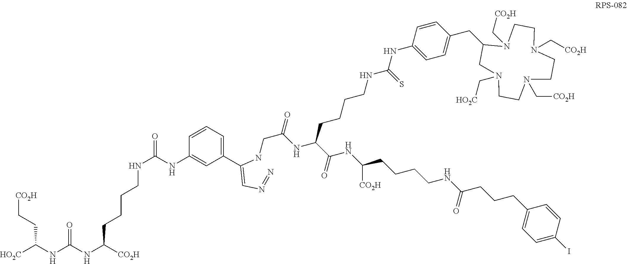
[HO2C]C(NC(NC([CO2H])CCCCNC(NC1=CC(C(=CN=N)NCC(NC(C(NC([CO2H])CCCCNC(CCCC2=CC=C(I)C=C2)=O)=O)CCCCNC(NC2=CC=C(CC3N(C[CO2H])CCN(C[CO2H])CCN(C[CO2H])CCN(C[HO2C])C3)C=C2)=S)=O)=CC=C1)=O)=O)CC[CO2H]
